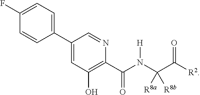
C1(C2=CC=C(F)C=C2)=CC(O)=C(C(=O)N(C(C([R2])=O)([R8a])[R8b])[H])N=C1
